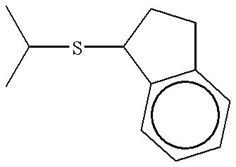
C(SC1c2c(cccc2)CC1)(C)C
